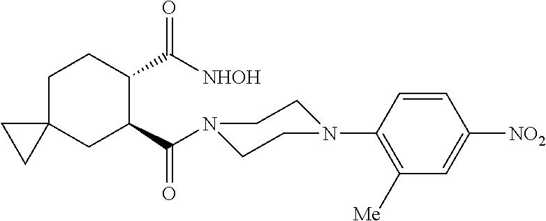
C1C2(CC(C(=O)N3CCN(C4=C([Me])C=C([NO2])C=C4)CC3)C(C([NHOH])=O)C1)CC2
